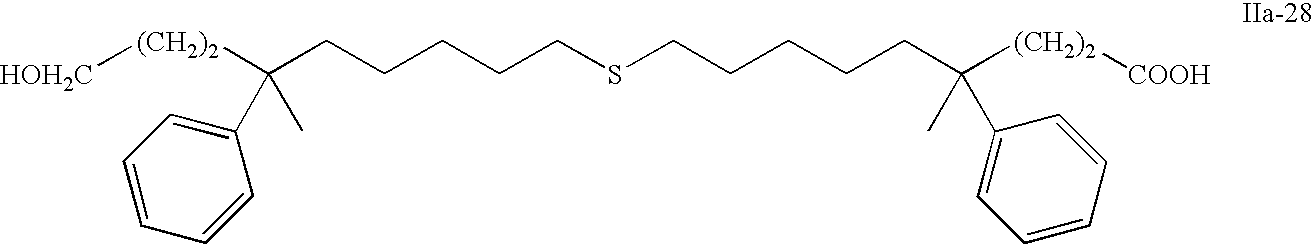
[(CH2)2](C(CCCCCSCCCCCC([(CH2)2][COOH])(C)C1=CC=CC=C1)(C1=CC=CC=C1)C)[CH2OH]
